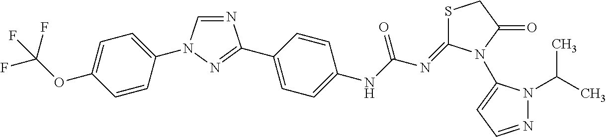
N1=CN(C2=CC=C(OC(F)(F)F)C=C2)N=C1C1=CC=C([N H]C(N=C2SCC(=O)N2C2=CC=NN2C(C)C)=O)C=C1
